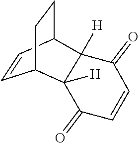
C1=CC2CCC1C1([H])C2([H])C(=O)C=CC1=O
